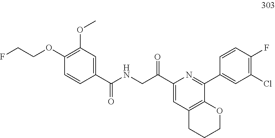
FCCOC1=C(OC)C=C(C(=O)NCC(=O)C2=CC3=C(C(C4=CC(Cl)=C(F)C=C4)=N2)OCCC3)C=C1
